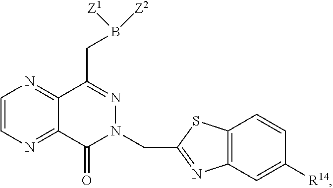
C12=C(C=C([R14])C=C1)N=C(CN1C(=O)C3=NC=CN=C3C(CB([Z1])[Z2])=N1)S2
